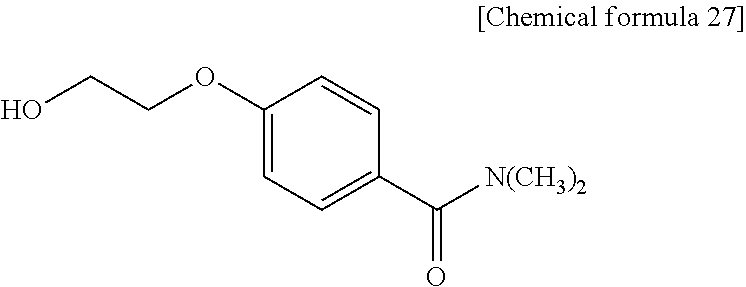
C(OC1=CC=C(C([N(CH3)2])=O)C=C1)CO
